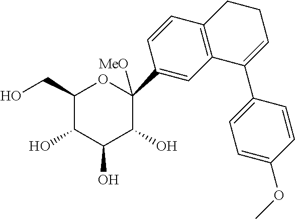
C1(CO)C(O)C(O)C(O)C(C2=CC3=C(C=C2)CCC=C3C2=CC=C(OC)C=C2)([MeO])O1
